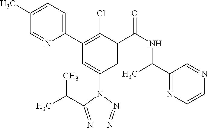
C1(C)=CC=C(C2=C(Cl)C(C(NC(C3=NC=CN=C3)C)=O)=CC(N3C(C(C)C)=NN=N3)=C2)N=C1
